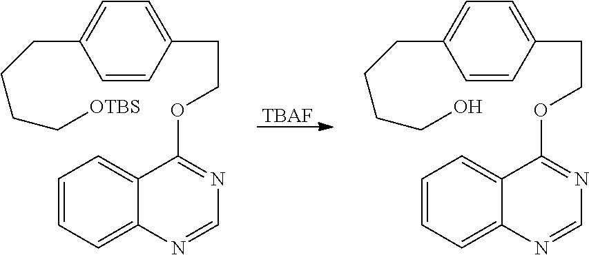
[TBAF].C1=CC(CCOC2=NC=NC3=CC=CC=C32)=CC=C1CCCC[OTBS].C1=CC(CCOC2=NC=NC3=CC=CC=C32)=CC=C1CCCCO
